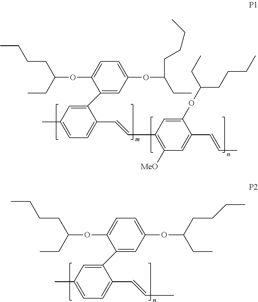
C1(C2=CC(C)=CC=C2C=CC2=C([MeO])C=C(C=CC)C(OC(CCCC)CC)=C2)=CC(OC(CCCC)CC)=CC=C1OC(CC)CCCC.C1(C2=CC(C)=CC=C2C=CC)=CC(OC(CC)CCCC)=CC=C1OC(CC)CCCC
